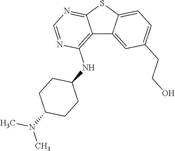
C12=C(NC3CCC(N(C)C)CC3)N=CN=C1SC1=CC=C(CCO)C=C21
